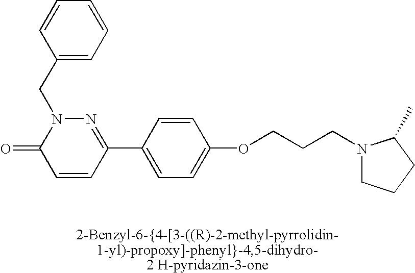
N1=C(C2=CC=C(OCCCN3CCCC3C)C=C2)C=CC(=O)N1CC1=CC=CC=C1
